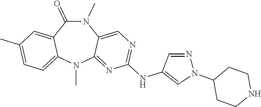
N1(C)C(=O)C2=CC(C)=CC=C2N(C)C2=NC(NC3=CN(C4CCNCC4)N=C3)=NC=C12
